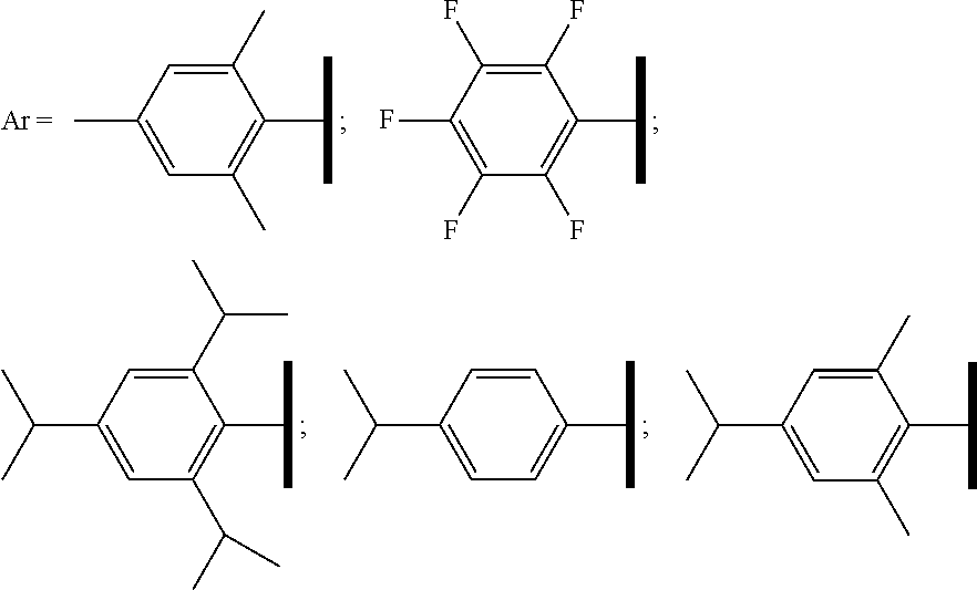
C1(C)=CC(C)=CC(C)=C1C(C)C.C1(F)=C(F)C(F)=C(F)C(F)=C1C(C)C.C1(C(C)C)=CC(C(C)C)=CC(C(C)C)=C1C(C)C.C1(C)=CC(C(C)C)=CC(C)=C1C(C)C.C1=CC(C(C)C)=CC=C1C(C)C
